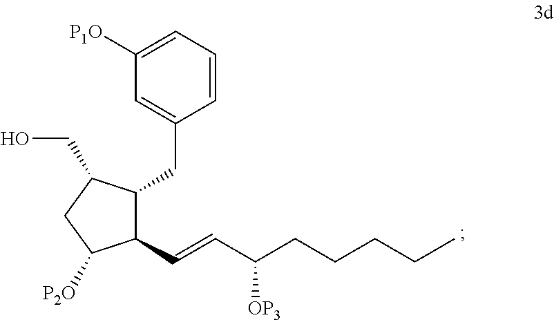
C1=CC=C([P1O])C=C1CC1C(C=CC(CCCCC)[OP3])C([P2O])CC1CO
